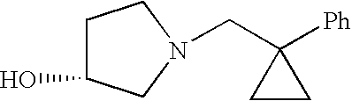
C1C(O)CN(CC2([Ph])CC2)C1
